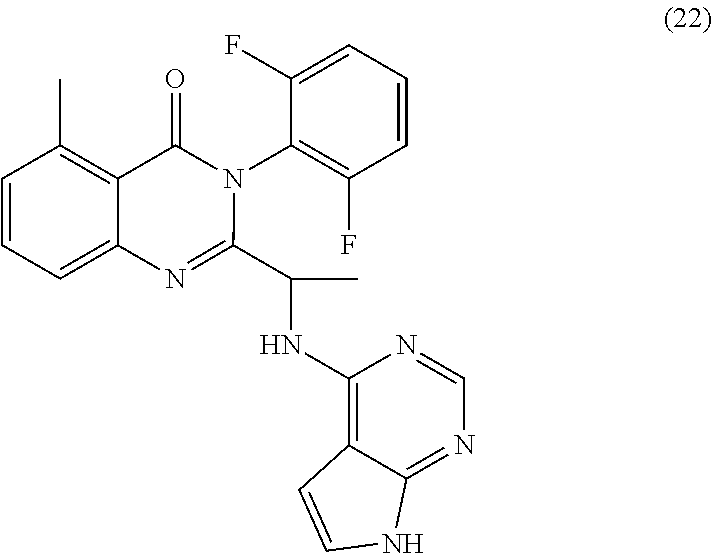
C1=CC=C2C(=C1C)C(=O)N(C1=C(F)C=CC=C1F)C(C(C)NC1=C3C(=NC=N1)NC=C3)=N2
